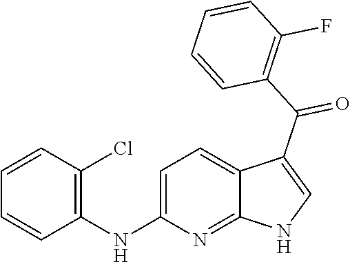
C1=C(NC2=C(Cl)C=CC=C2)N=C2C(=C1)C(C(C1=C(F)C=CC=C1)=O)=CN2
